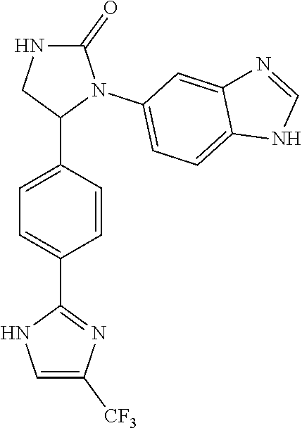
C1=C(C2N(C3=CC=C4C(=C3)N=CN4)C(=O)NC2)C=CC(C2=NC([CF3])=CN2)=C1
